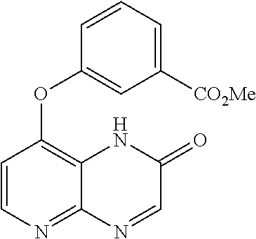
C1([CO2Me])=CC=CC(OC2=C3C(=NC=C2)N=CC(=O)N3)=C1
